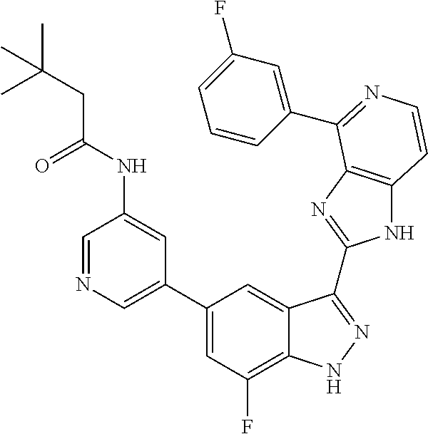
C1(C2=CN=CC(NC(CC(C)(C)C)=O)=C2)=CC(F)=C2C(=C1)C(C1=NC3=C(N1)C=CN=C3C1=CC(F)=CC=C1)=NN2
